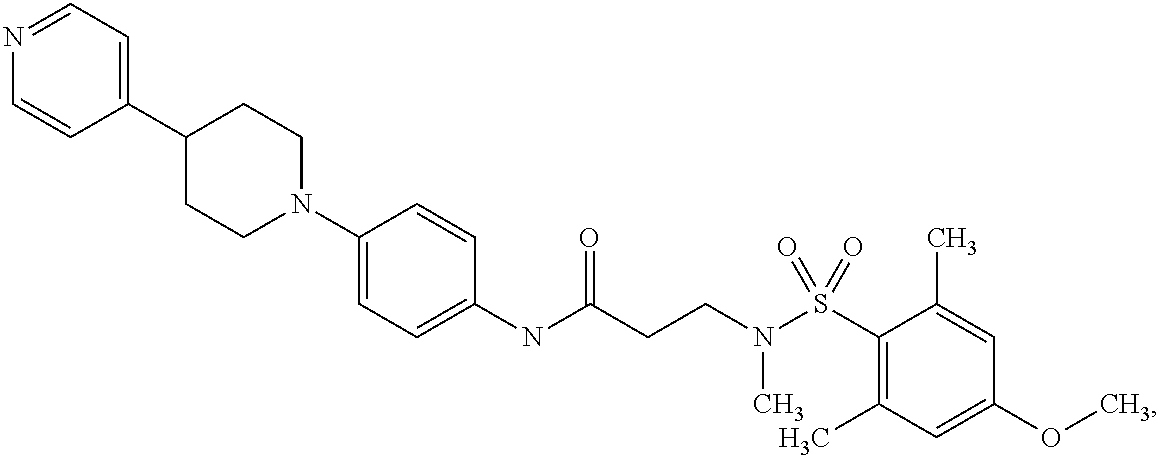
C1(N2CCC(C3=CC=NC=C3)CC2)=CC=C(NC(CCN(S(C2=C(C)C=C(OC)C=C2C)(=O)=O)C)=O)C=C1
